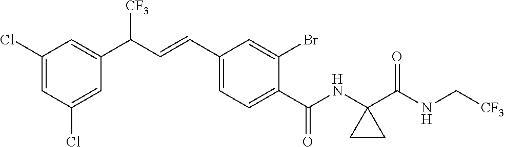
C1(Cl)=CC(Cl)=CC(C(C=CC2=CC=C(C(NC3(C(NC[CF3])=O)CC3)=O)C(Br)=C2)[CF3])=C1
